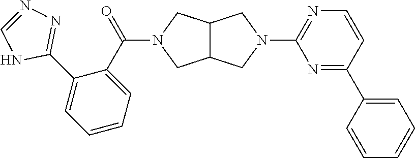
N1(C2=NC=CC(C3=CC=CC=C3)=N2)CC2C(C1)CN(C(C1=CC=CC=C1C1=NN=CN1)=O)C2
